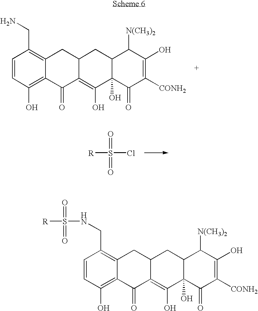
C1=CC(O)=C2C(=C1CN)CC1C(=C(O)C3(O)C(C1)C([N(CH3)2])C(O)=C([CONH2])C3=O)C2=O.S(Cl)([R])(=O)=O.C1=CC(O)=C2C(=C1CNS(=O)([R])=O)CC1C(=C(O)C3(O)C(C1)C([N(CH3)2])C(O)=C([CONH2])C3=O)C2=O
